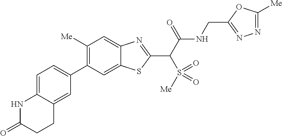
C1(C2=CC=C3C(=C2)CCC(=O)N3)=C([Me])C=C2C(=C1)SC(C(C(NCC1=NN=C([Me])O1)=O)S(=O)([Me])=O)=N2
